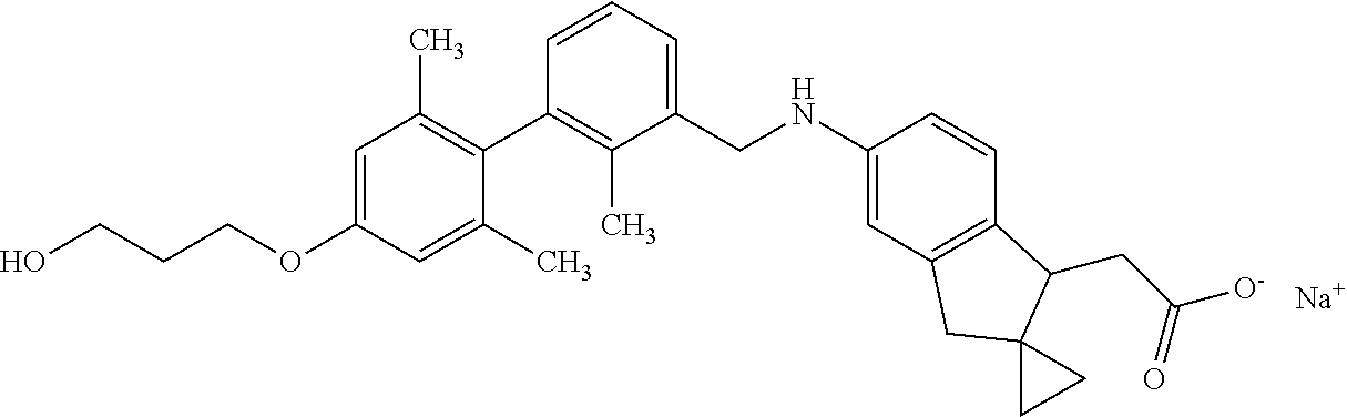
C1=C(OCCCO)C=C(C)C(C2=C(C)C(CNC3=CC4=C(C=C3)C(CC([O-])=O)C3(C4)CC3)=CC=C2)=C1C.[Na]
